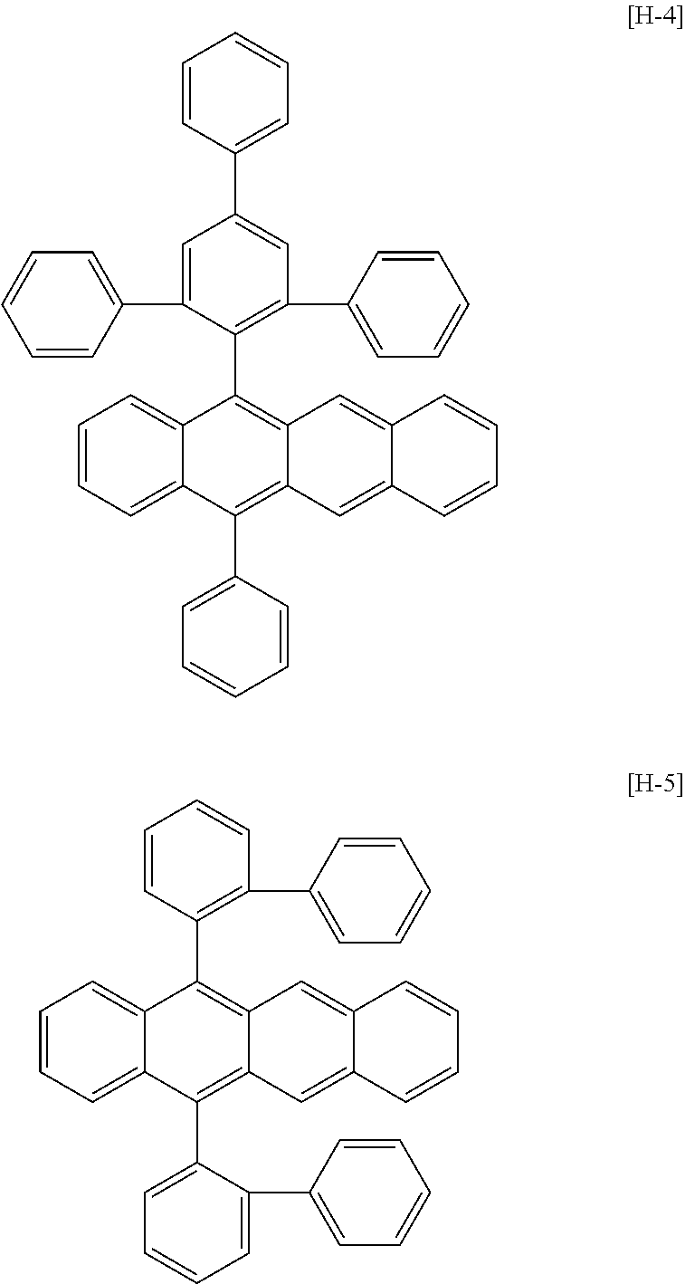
C1=CC=C2C(=C1)C(C1=C(C3=CC=CC=C3)C=CC=C1)=C1C(=C2C2=CC=CC=C2C2=CC=CC=C2)C=C2C(=C1)C=CC=C2.C1=CC=C2C(=C1)C(C1=C(C3=CC=CC=C3)C=C(C3=CC=CC=C3)C=C1C1=CC=CC=C1)=C1C(=C2C2=CC=CC=C2)C=C2C(=C1)C=CC=C2
